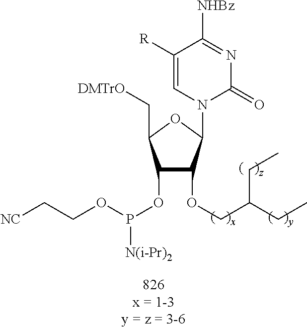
C1(OP([N(i-Pr)2])OCC[NC])C(OCC(CC)CC)C(N2C(=O)N=C([NHBz])C([R])=C2)OC1C[DMTrO]
